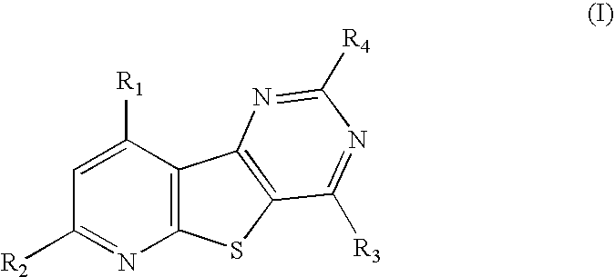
C1([R1])=CC([R2])=NC2=C1C1=C(S2)C([R3])=NC([R4])=N1
